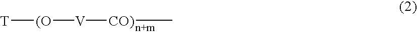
[T][(O][V][CO)]C
